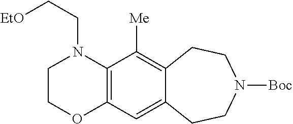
C12=C(C([Me])=C3C(=C1)CCN([Boc])CC3)N(CC[EtO])CCO2
